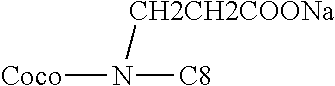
[Coco]N([C8])[CH2CH2COONa]
